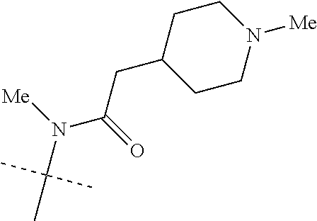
C1(CC(N([Me])C(C)(C)C)=O)CCN([Me])CC1
